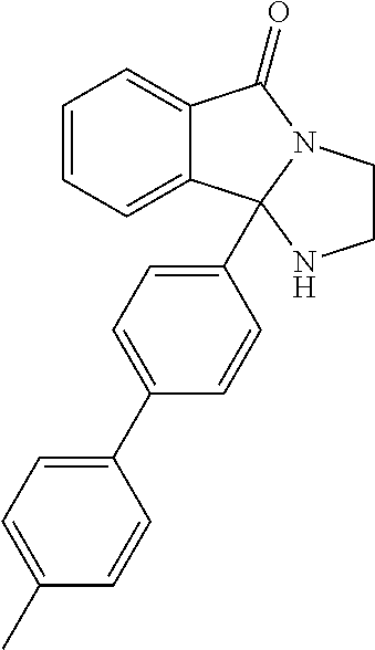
C12=CC=CC=C1C1(C3=CC=C(C4=CC=C(C)C=C4)C=C3)N(C2=O)CCN1
